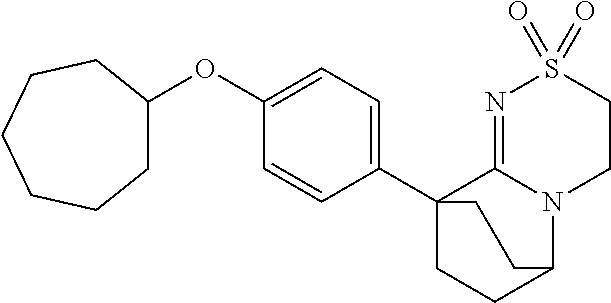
C1C(OC2=CC=C(C34CCC(N5C3=NS(=O)(=O)CC5)CC4)C=C2)CCCCC1
